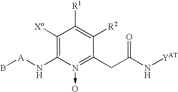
C1([Xo])=C(N[A]B)N(->O)=C(CC(N[YAT])=O)C([R2])=C1[R1]
